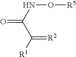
O=C(NO[R5])C([R1])=[R2]
